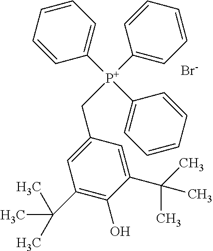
[Br-].C1=CC=CC([P+](C2=CC=CC=C2)(C2=CC=CC=C2)CC2=CC(C(C)(C)C)=C(O)C(C(C)(C)C)=C2)=C1
